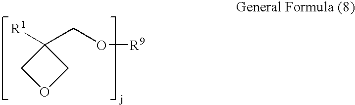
C1C(CO[R9])([R1])CO1
